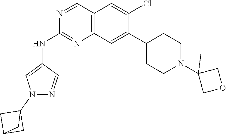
N1=CC(NC2=NC3=C(C=C(Cl)C(C4CCN(C5(C)COC5)CC4)=C3)C=N2)=CN1C12CC(C1)C2
